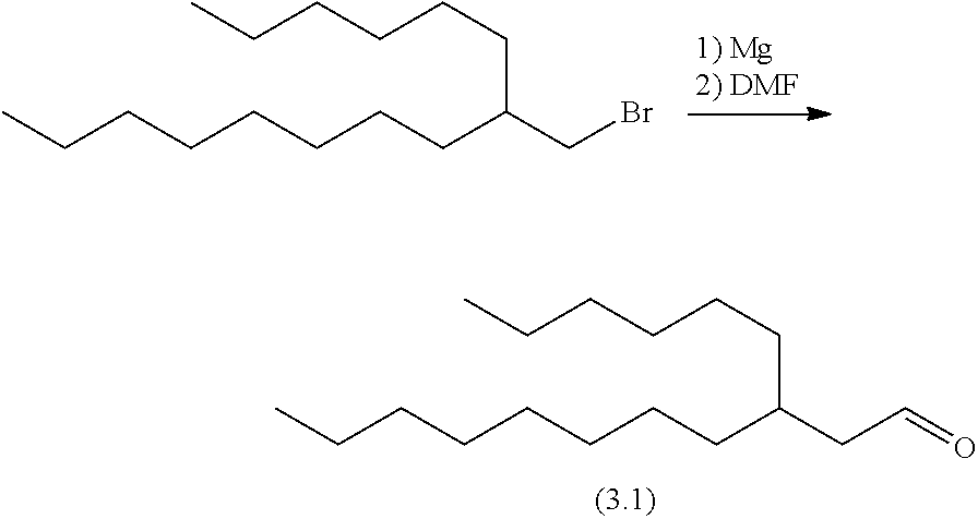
CCCCCCCCC(CBr)CCCCCC.CCCCCCCCC(CC=O)CCCCCC
